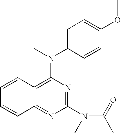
C1=C(N(C)C2=C3C(=NC(N(C(C)=O)C)=N2)C=CC=C3)C=CC(OC)=C1
